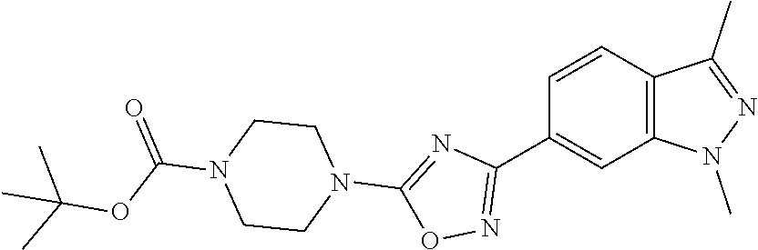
C1=CC2=C(C=C1C1=NOC(N3CCN(C(OC(C)(C)C)=O)CC3)=N1)N(C)N=C2C
